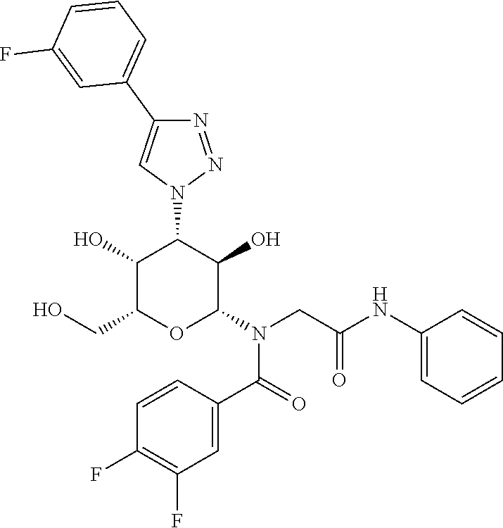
C1(O)C(CO)OC(N(CC(NC2=CC=CC=C2)=O)C(C2=CC(F)=C(F)C=C2)=O)C(O)C1N1N=NC(C2=CC=CC(F)=C2)=C1
